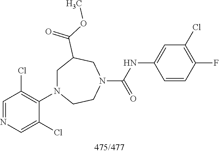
C1=NC=C(Cl)C(N2CC(C(OC)=O)CN(C(NC3=CC(Cl)=C(F)C=C3)=O)CC2)=C1Cl
